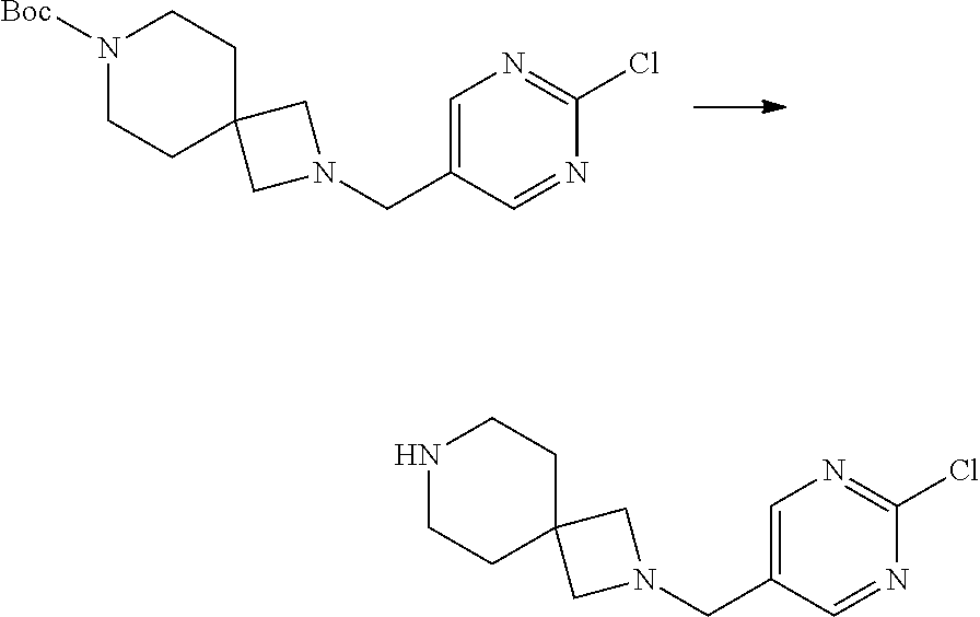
C1=C(CN2CC3(C2)CCN([Boc])CC3)C=NC(Cl)=N1.C1=C(CN2CC3(C2)CCNCC3)C=NC(Cl)=N1
